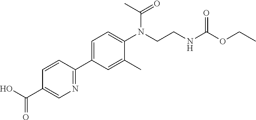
C(C1=CN=C(C2=CC=C(N(CCNC(OCC)=O)C(=O)C)C(C)=C2)C=C1)(=O)O
